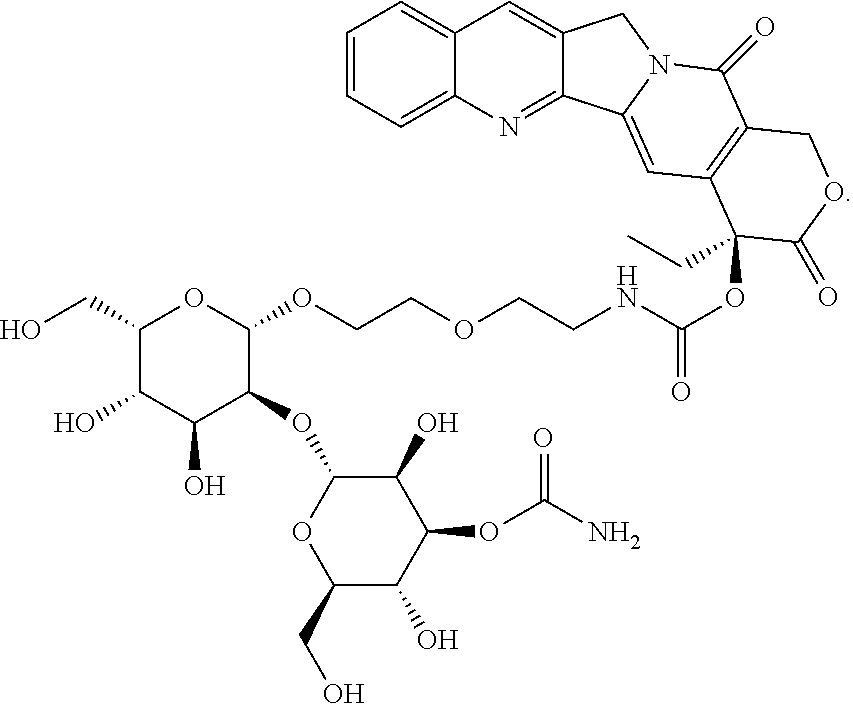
C1(CO)C(O)C(O)C(OC2C(O)C(OC(N)=O)C(O)C(CO)O2)C(OCCOCCNC(OC2(CC)C3=C(C(=O)N4C(=C3)C3=NC5=CC=CC=C5C=C3C4)COC2=O)=O)O1
